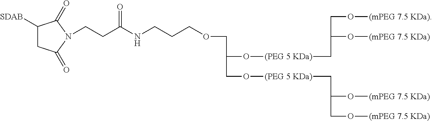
C1([SDAB])CC(=O)N(CCC(NCCCOCC(O[(PEG 5 KDa)]CC(O[(mPEG 7.5 KDa)])CO[(mPEG 7.5 KDa)])CO[(PEG 5 KDa)]CC(O[(mPEG 7.5 KDa)])CO[(mPEG 7.5 KDa)])=O)C1=O
